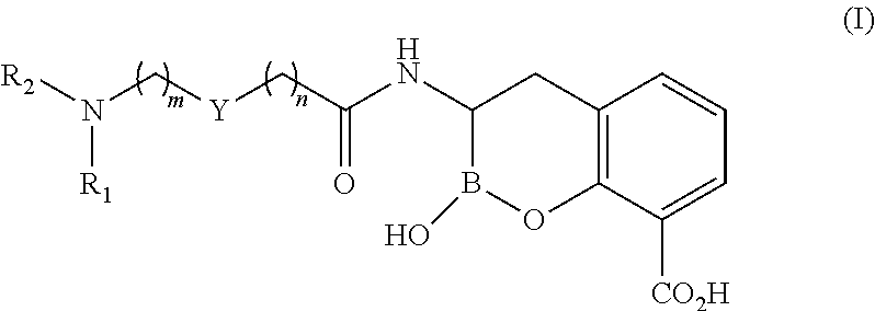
C12=C(C([CO2H])=CC=C1)OB(O)C(NC(C[Y]CN([R2])[R1])=O)C2
